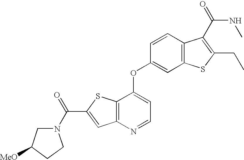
C1=CC2=C(C=C1OC1=CC=NC3=C1SC(C(N1CC([MeO])CC1)=O)=C3)SC(CC)=C2C(NC)=O
